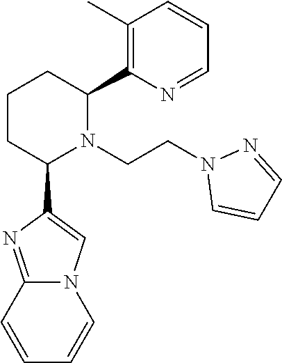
C1CC(C2=CN3C(=N2)C=CC=C3)N(CCN2C=CC=N2)C(C2=C(C)C=CC=N2)C1
